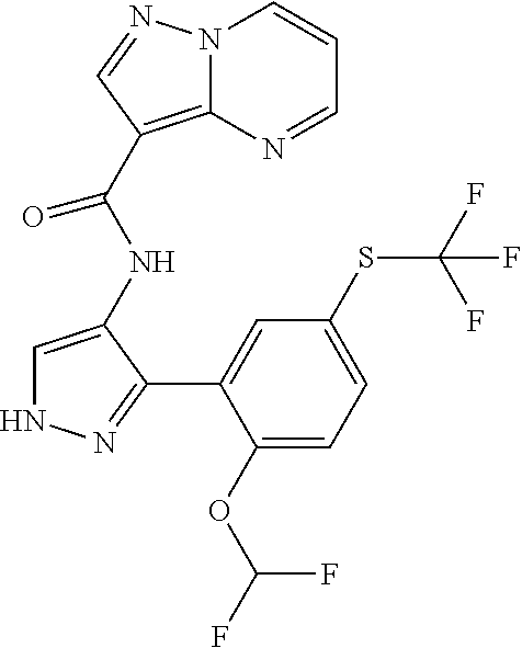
C1=C(NC(C2=C3N(C=CC=N3)N=C2)=O)C(C2=CC(SC(F)(F)F)=CC=C2OC(F)F)=NN1
